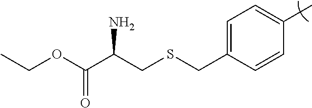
C1=C(CSCC(C(OCC)=O)N)C=CC(C)=C1
